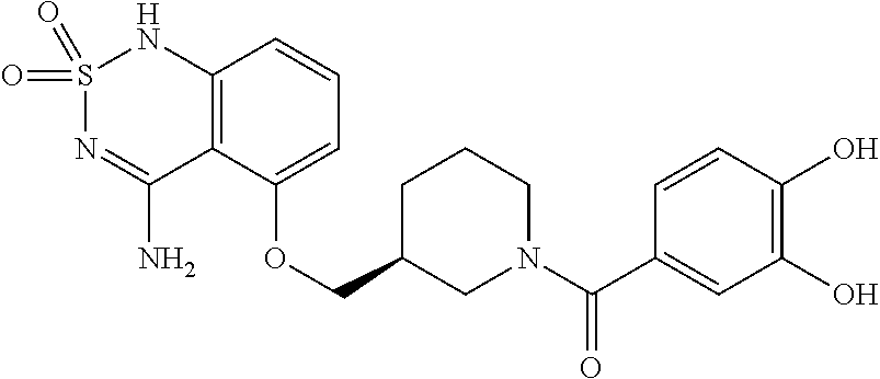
C12=C(C(OCC3CN(C(C4=CC(O)=C(O)C=C4)=O)CCC3)=CC=C1)C(N)=NS(=O)(=O)N2
